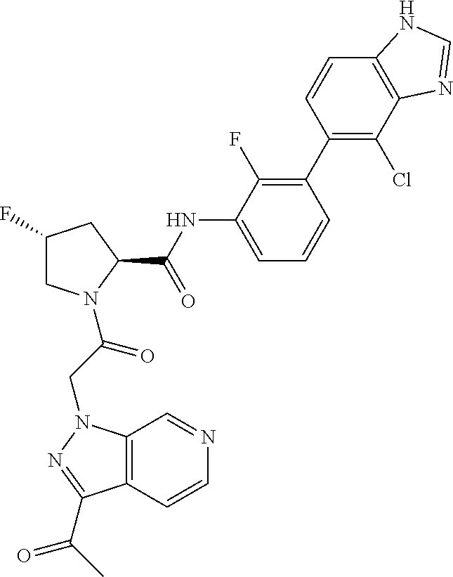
C12=C(N(CC(=O)N3CC(F)CC3C(NC3=CC=CC(C4=C(Cl)C5=C(C=C4)NC=N5)=C3F)=O)N=C1C(C)=O)C=NC=C2
